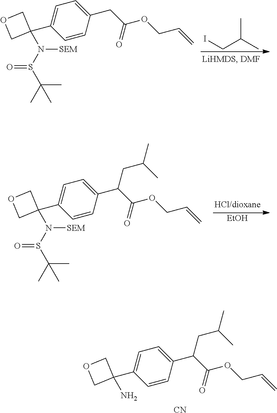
C1=C(C2(N(S(C(C)(C)C)=O)[SEM])COC2)C=CC(CC(OCC=C)=O)=C1.ICC(C)C.[EtOH].C1=C(C2(N(S(C(C)(C)C)=O)[SEM])COC2)C=CC(C(C(OCC=C)=O)CC(C)C)=C1.C1=C(C2(N)COC2)C=CC(C(C(OCC=C)=O)CC(C)C)=C1.[CN]
